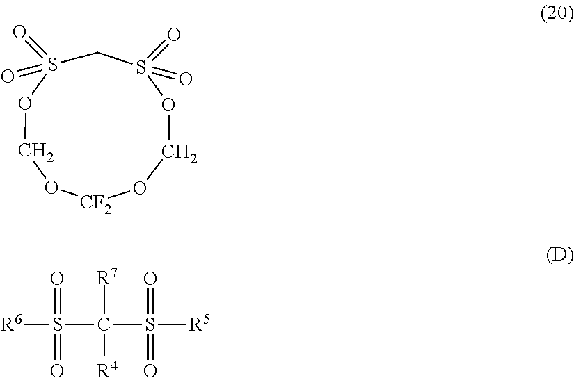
C1OS(=O)(=O)CS(=O)(=O)OCO[CF2]O1.[R6]S(=O)(=O)C([R7])([R4])S(=O)(=O)[R5]
